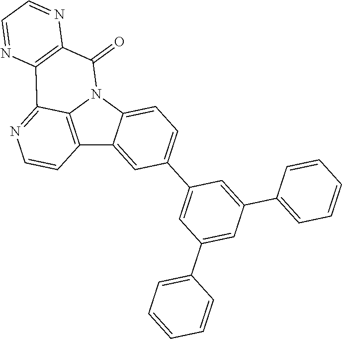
C12=C3N(C4=CC=C(C5=CC(C6=CC=CC=C6)=CC(C6=CC=CC=C6)=C5)C=C14)C(=O)C1=C(C3=NC=C2)N=CC=N1
